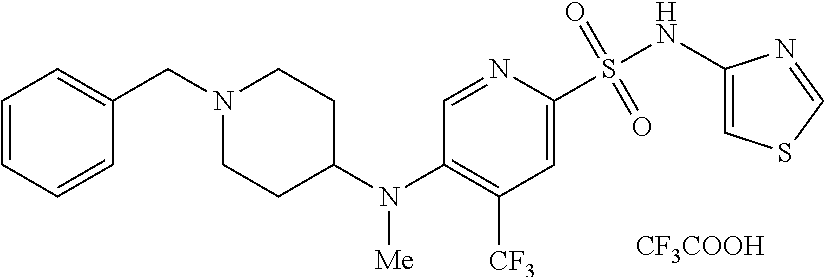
N1(CC2=CC=CC=C2)CCC(N(C2=C([CF3])C=C(S(NC3=CSC=N3)(=O)=O)N=C2)[Me])CC1.[CF3COOH]
